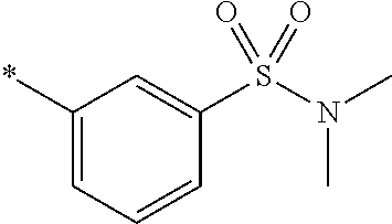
C1(*)=CC=CC(S(N(C)C)(=O)=O)=C1
